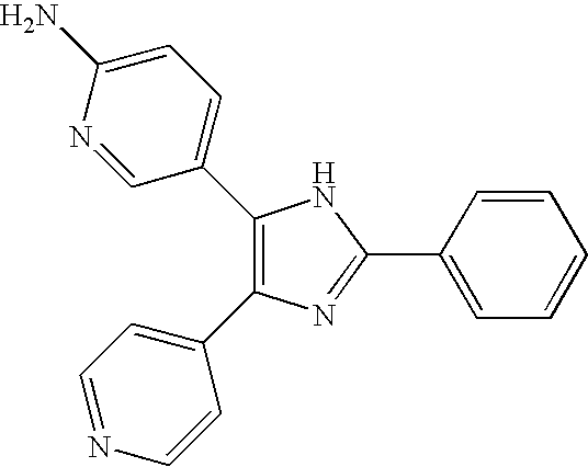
C1(C2=CC=C(N)N=C2)=C(C2=CC=NC=C2)N=C(C2=CC=CC=C2)N1
